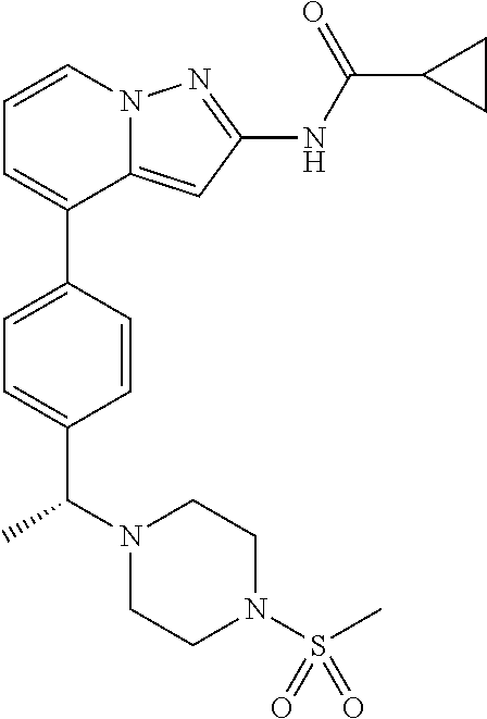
C12=CC(NC(C3CC3)=O)=NN1C=CC=C2C1=CC=C(C(N2CCN(S(C)(=O)=O)CC2)C)C=C1
